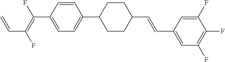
C(C1=CC=C(C2CCC(C=CC3=CC(F)=C(F)C(F)=C3)CC2)C=C1)(=C(F)C=C)F
